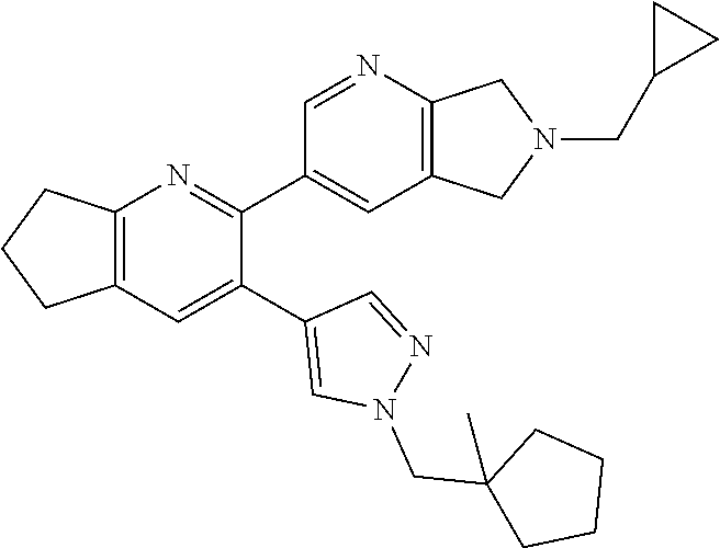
C12=C(C=C(C3=CN(CC4(C)CCCC4)N=C3)C(C3=CC4=C(N=C3)CN(CC3CC3)C4)=N1)CCC2
